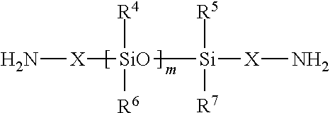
N[X][SiO]([Si]([X]N)([R5])[R7])([R4])[R6]
